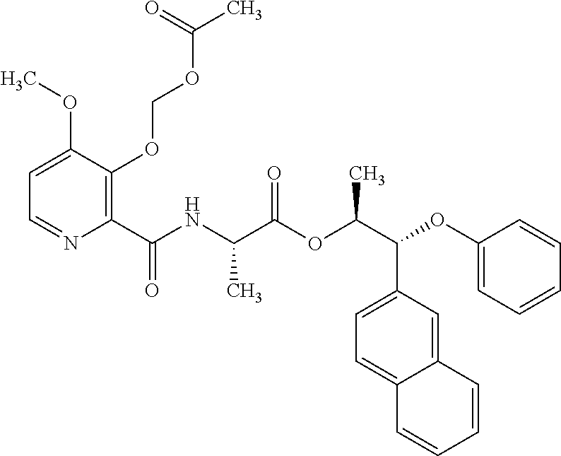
C1=C(OC)C(OCOC(C)=O)=C(C(NC(C(OC(C(C2=CC=C3C(=C2)C=CC=C3)OC2=CC=CC=C2)C)=O)C)=O)N=C1
